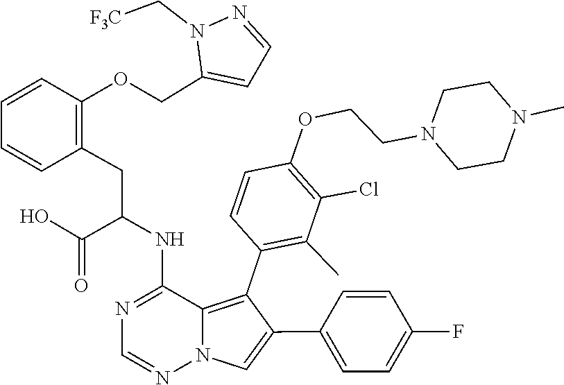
N1=C(NC(CC2=C(OCC3=CC=NN3C[F3C])C=CC=C2)C(O)=O)C2=C(C3=C(C)C(Cl)=C(OCCN4CCN(C)CC4)C=C3)C(C3=CC=C(F)C=C3)=CN2N=C1
